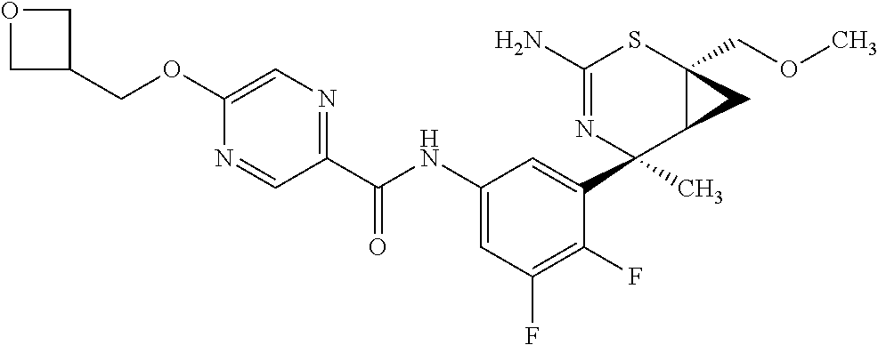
N1=CC(C(NC2=CC(F)=C(F)C(C3(C)C4C(COC)(SC(N)=N3)C4)=C2)=O)=NC=C1OCC1COC1
